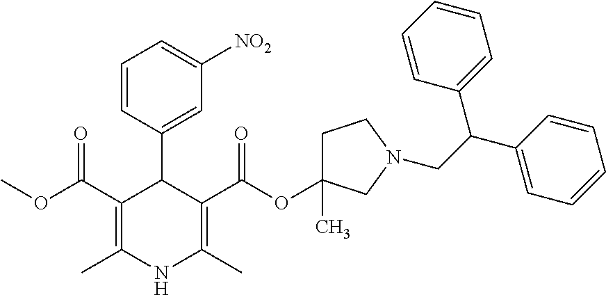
C1=CC(C2C(C(OC)=O)=C(C)NC(C)=C2C(OC2(C)CCN(CC(C3=CC=CC=C3)C3=CC=CC=C3)C2)=O)=CC([NO2])=C1
